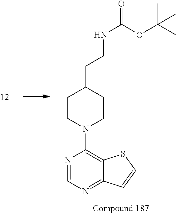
N1=CN=C2C(=C1N1CCC(CCNC(=O)OC(C)(C)C)CC1)SC=C2
